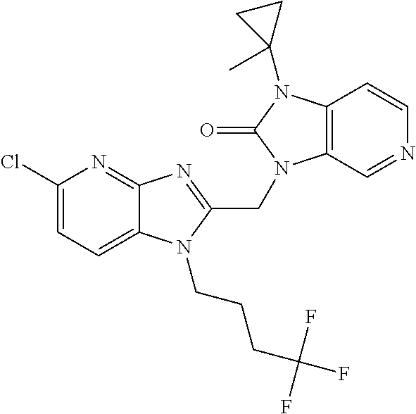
C12=NC(Cl)=CC=C1N(CCCC(F)(F)F)C(CN1C3=C(N(C4(C)CC4)C1=O)C=CN=C3)=N2
